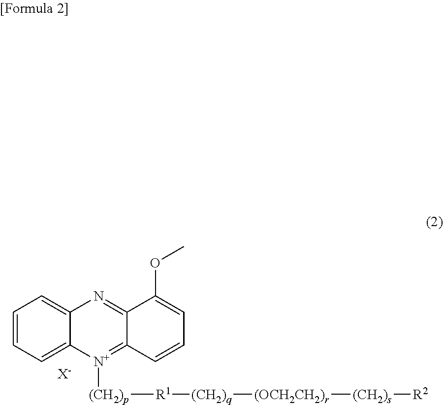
C1=CC=C2C(=C1)N=C1C(=[N+]2[(CH2)p][R1][(CH2)q][(OCH2CH2)r][(CH2)s][R2])C=CC=C1OC.[X-]
